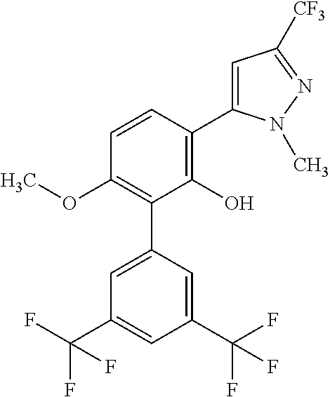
C1(OC)=C(C2=CC(C(F)(F)F)=CC(C(F)(F)F)=C2)C(O)=C(C2=CC([CF3])=NN2C)C=C1
